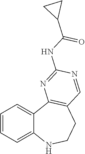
C1=CC=C2C(=C1)C1=C(CCN2)C=NC(NC(C2CC2)=O)=N1
